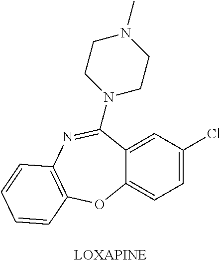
C1=C(Cl)C=C2C(=C1)OC1=C(N=C2N2CCN(C)CC2)C=CC=C1
